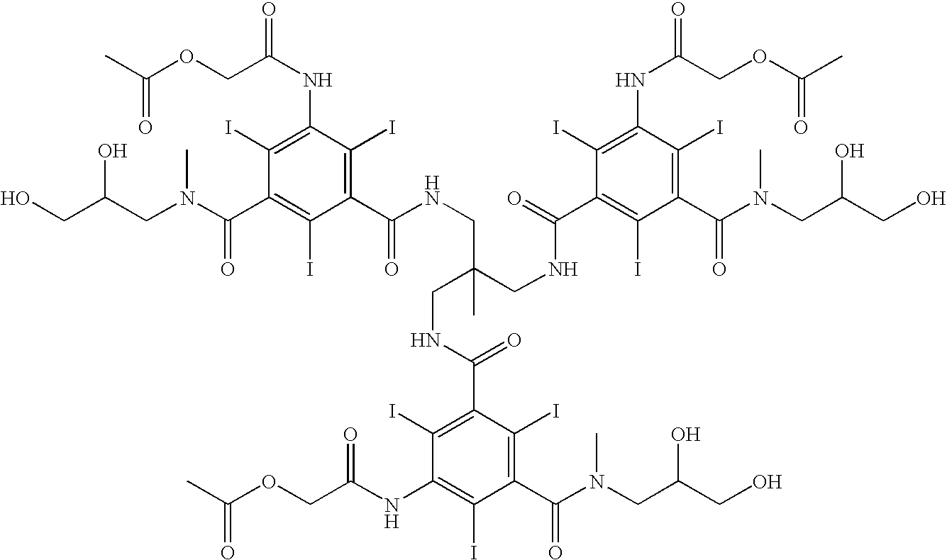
C1(C(NCC(CNC(C2=C(I)C(C(N(CC(CO)O)C)=O)=C(I)C(NC(COC(C)=O)=O)=C2I)=O)(CNC(=O)C2=C(I)C(NC(COC(C)=O)=O)=C(I)C(C(N(CC(CO)O)C)=O)=C2I)C)=O)=C(I)C(NC(=O)COC(C)=O)=C(I)C(C(N(CC(CO)O)C)=O)=C1I
